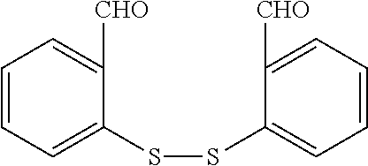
C1=CC=C(SSC2=CC=CC=C2[CHO])C([CHO])=C1
